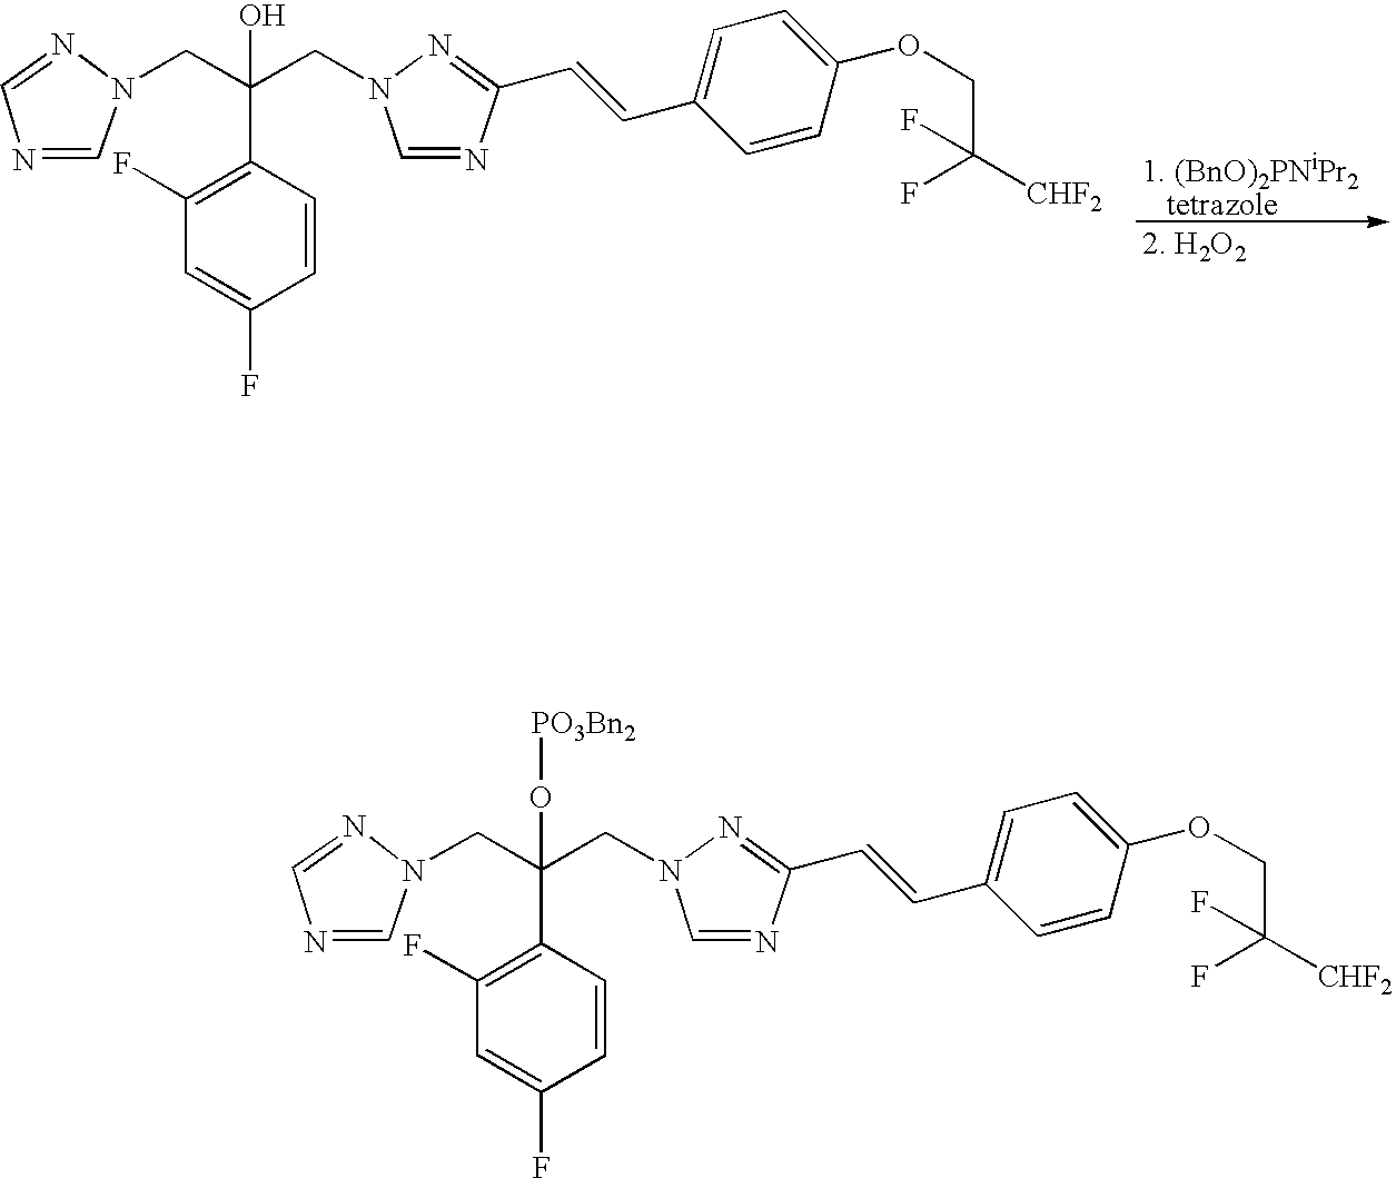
[1. (BnO)2PNiPr2   tetrazole].[2. H2O2].C1=NN(CC(CN2C=NC(C=CC3=CC=C(OCC([CHF2])(F)F)C=C3)=N2)(O)C2=C(F)C=C(F)C=C2)C=N1.C1=NN(CC(CN2C=NC(C=CC3=CC=C(OCC([CHF2])(F)F)C=C3)=N2)(O[PO3Bn2])C2=C(F)C=C(F)C=C2)C=N1
